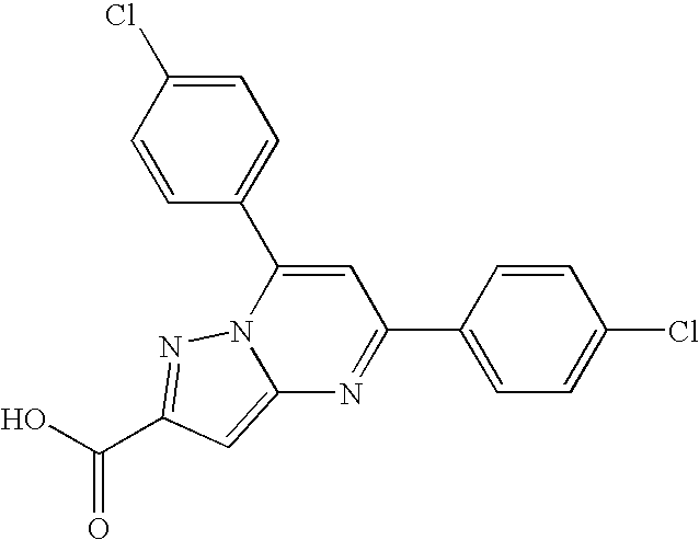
O=C(O)C1=NN2C(=C1)N=C(C1=CC=C(Cl)C=C1)C=C2C1=CC=C(Cl)C=C1
